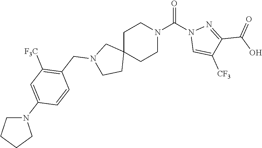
C1C2(CCN(C(=O)N3C=C([CF3])C(C(=O)O)=N3)C1)CN(CC1=C([F3C])C=C(N3CCCC3)C=C1)CC2
